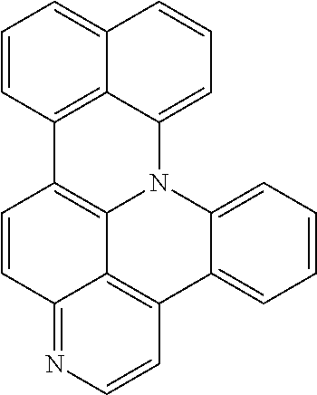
C1=CC2=NC=CC3=C2C2=C1C1=C4C(=CC=CC4=CC=C1)N2C1=CC=CC=C31
